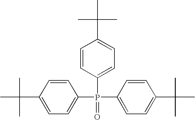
CC(C)(C)C1=CC=C(P(C2=CC=C(C(C)(C)C)C=C2)(C2=CC=C(C(C)(C)C)C=C2)=O)C=C1
